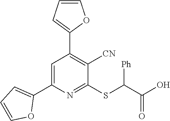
C1(C2=CC(C3=CC=CO3)=C([CN])C(SC([Ph])C(O)=O)=N2)=CC=CO1
